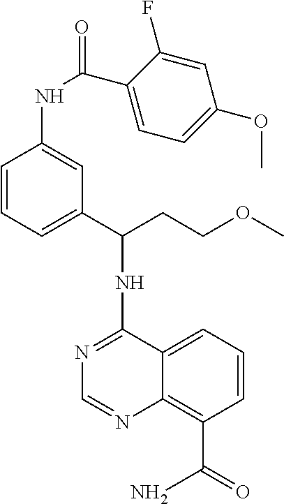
N1=C(NC(CCOC)C2=CC=CC(NC(C3=CC=C(OC)C=C3F)=O)=C2)C2=CC=CC(C(=O)N)=C2N=C1
